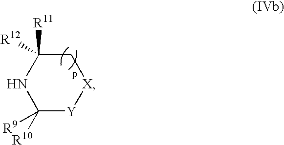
N1C([R10])([R9])[Y][X]CC1([R11])[R12]
